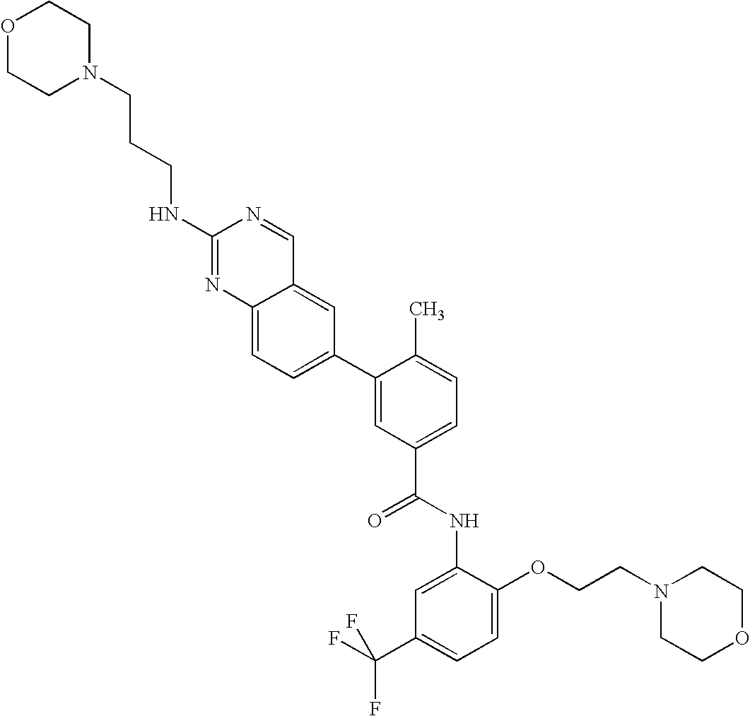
C1(NCCCN2CCOCC2)=NC2=CC=C(C3=CC(C(=O)NC4=CC(C(F)(F)F)=CC=C4OCCN4CCOCC4)=CC=C3C)C=C2C=N1
